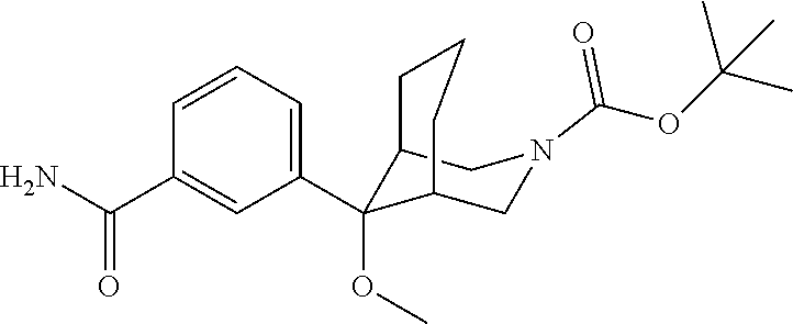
C1=CC(C(N)=O)=CC(C2(OC)C3CN(C(OC(C)(C)C)=O)CC2CCC3)=C1
